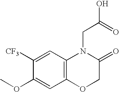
C12=C(OCC(=O)N1CC(=O)O)C=C(OC)C([CF3])=C2
